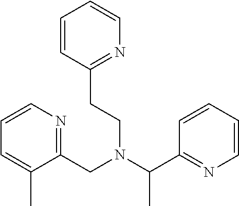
C(N(C(C1=NC=CC=C1)C)CCC1=NC=CC=C1)C1=NC=CC=C1C
